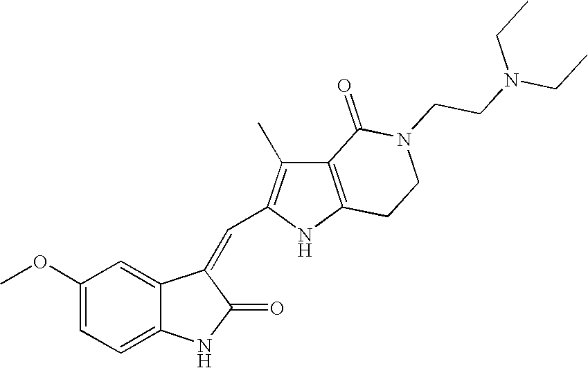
C1(OC)=CC=C2C(=C1)C(=CC1=C(C)C3=C(N1)CCN(CCN(CC)CC)C3=O)C(=O)N2
